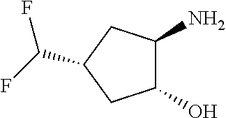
C1(N)C(O)CC(C(F)F)C1
